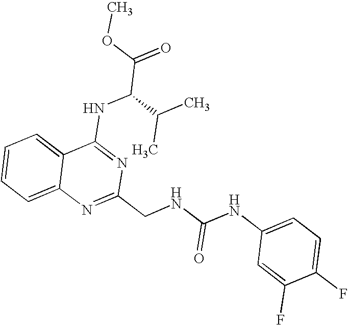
C12=CC=CC=C1N=C(CNC(NC1=CC=C(F)C(F)=C1)=O)N=C2NC(C(=O)OC)C(C)C
